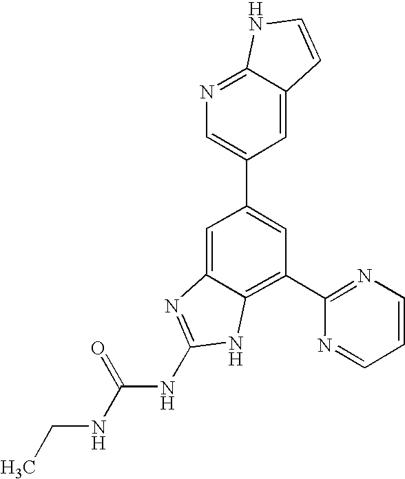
CCNC(NC1=NC2=CC(C3=CN=C4C(=C3)C=CN4)=CC(C3=NC=CC=N3)=C2N1)=O
